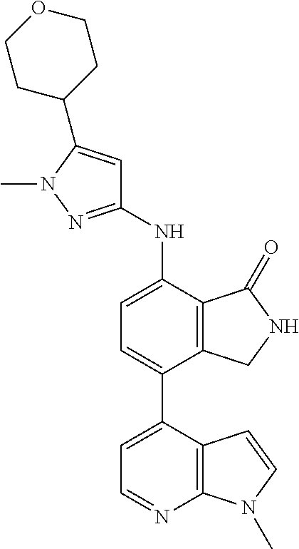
C1(NC2=CC=C(C3=CC=NC4=C3C=CN4C)C3=C2C(=O)NC3)=NN(C)C(C2CCOCC2)=C1
